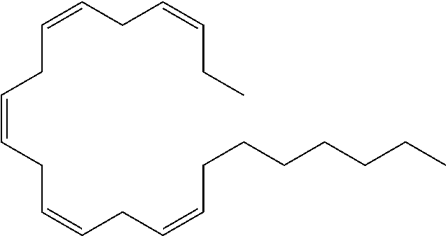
C(=CCC=CCC)CC=CCC=CCC=CCCCCCCC
